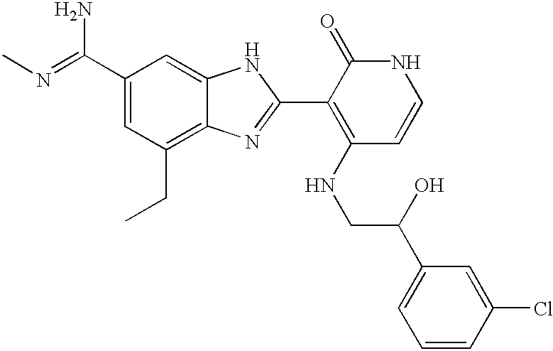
C(C1=CC(CC)=C2C(=C1)NC(C1=C(NCC(O)C3=CC=CC(Cl)=C3)C=CNC1=O)=N2)(N)=NC
